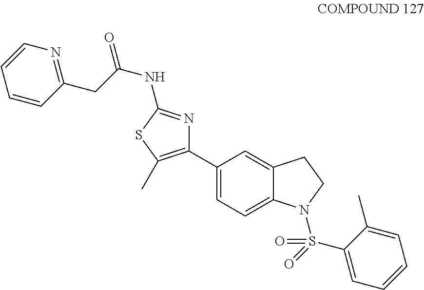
C1(C2=C(C)SC(NC(=O)CC3=NC=CC=C3)=N2)=CC=C2C(=C1)CCN2S(C1=CC=CC=C1C)(=O)=O
